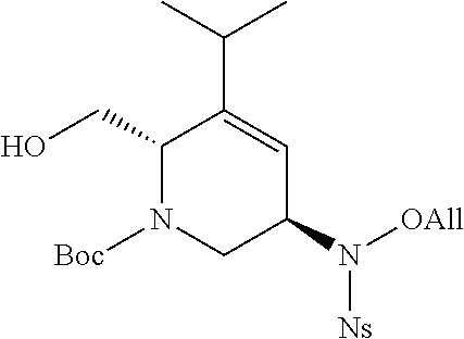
C1(CO)N([Boc])CC(N([OAll])[Ns])C=C1C(C)C
